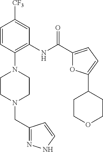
C1=CC(N2CCN(CC3=NNC=C3)CC2)=C(NC(C2=CC=C(C3CCOCC3)O2)=O)C=C1[CF3]
